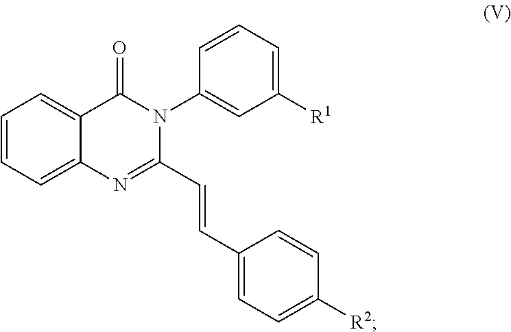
C12=CC=CC=C1C(=O)N(C1=CC([R1])=CC=C1)C(C=CC1=CC=C([R2])C=C1)=N2
